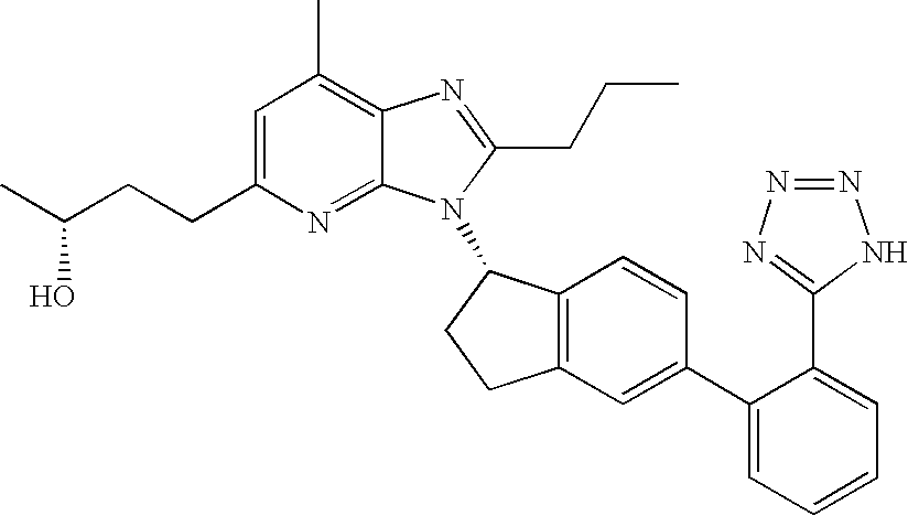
C1=C(CCC(C)O)N=C2C(=C1C)N=C(CCC)N2C1C2=C(CC1)C=C(C1=CC=CC=C1C1=NN=NN1)C=C2
